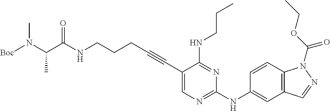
[Boc]N(C(C(NCCCC#CC1=CN=C(NC2=CC3=C(C=C2)N(C(OCC)=O)N=C3)N=C1NCCC)=O)C)C
